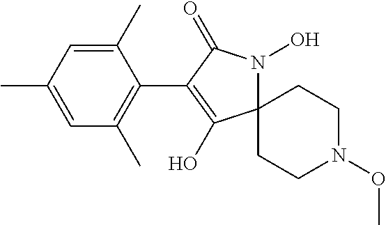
C12(N(O)C(=O)C(C3=C(C)C=C(C)C=C3C)=C1O)CCN(OC)CC2
